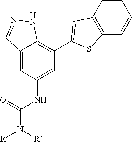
C12=CC(NC(N([R])[R])=O)=CC(C3=CC4=C(S3)C=CC=C4)=C1NN=C2
